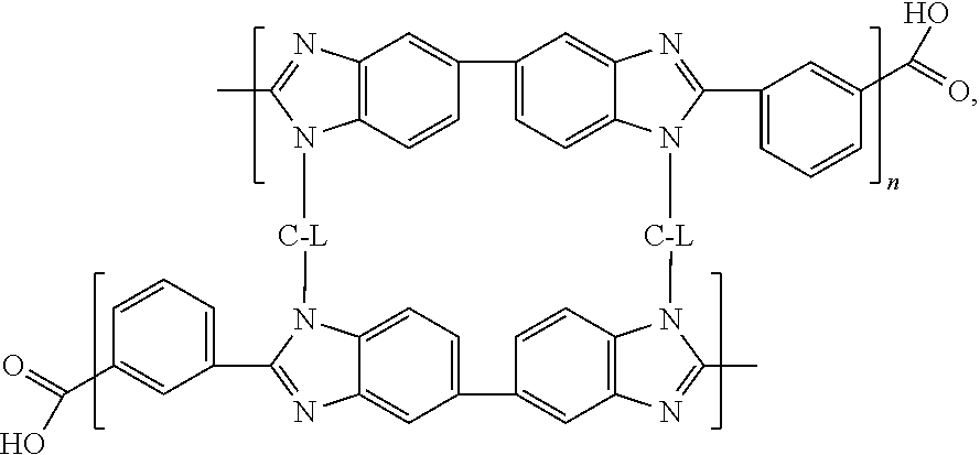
C12=C3C=CC(=C1)C1=CC=C4C(=C1)N=C(C1=CC=CC(C(=O)O)=C1)N4[C-L]N1C4=C(C=C(C=C4)C4=CC=C5C(=C4)N=C(C4=CC=CC(C(=O)O)=C4)N5[C-L]N3C(C)=N2)N=C1C
